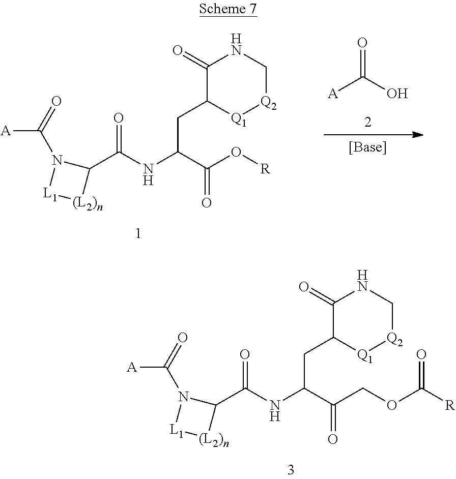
C1(C(NC(C(O[R])=O)CC2[Q1][Q2]CNC2=O)=O)N(C(=O)[A])[L1][(L2)n]1.[A]C(O)=O.C1(C(NC(C(COC([R])=O)=O)CC2[Q1][Q2]CNC2=O)=O)N(C(=O)[A])[L1][(L2)n]1
